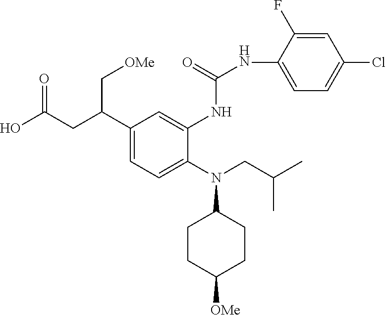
N(C1CCC([OMe])CC1)(CC(C)C)C1=CC=C(C(CC(O)=O)C[OMe])C=C1NC(NC1=CC=C(Cl)C=C1F)=O
